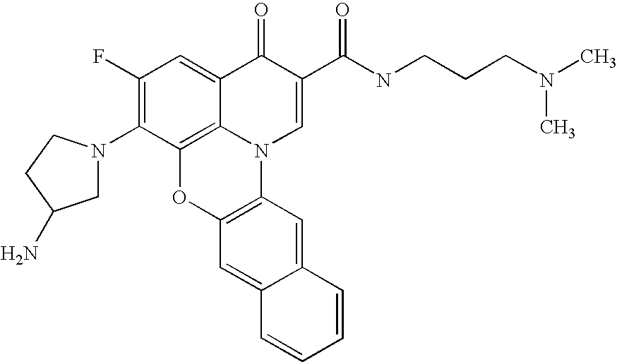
C1(F)=C(N2CC(N)CC2)C2=C3C(=C1)C(=O)C(C(=O)NCCCN(C)C)=CN3C1=C(O2)C=C2C(=C1)C=CC=C2
